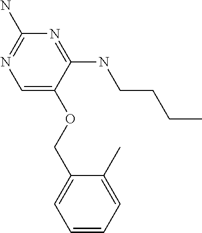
C(OC1=CN=C(N)N=C1NCCCC)C1=CC=CC=C1C
